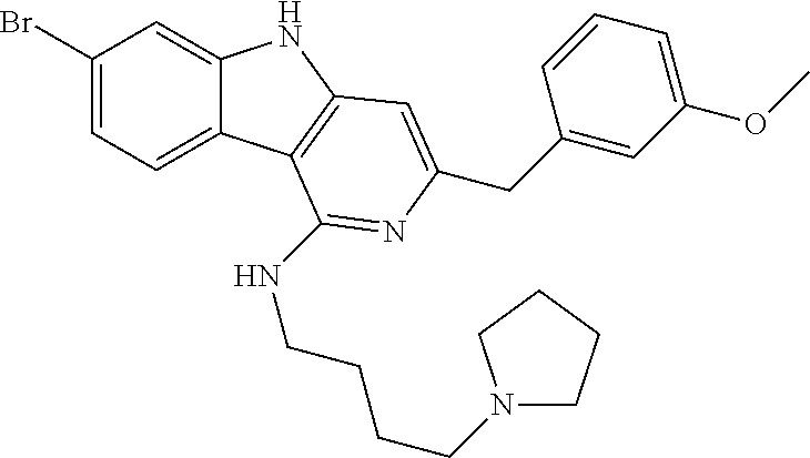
C1(Br)=CC=C2C(=C1)NC1=C2C(NCCCCN2CCCC2)=NC(CC2=CC(OC)=CC=C2)=C1
